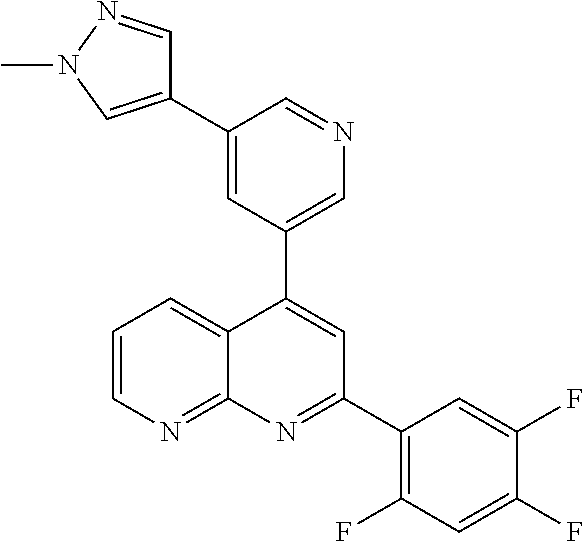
C1=C(C2=CN(C)N=C2)C=NC=C1C1=CC(C2=C(F)C=C(F)C(F)=C2)=NC2=NC=CC=C12
